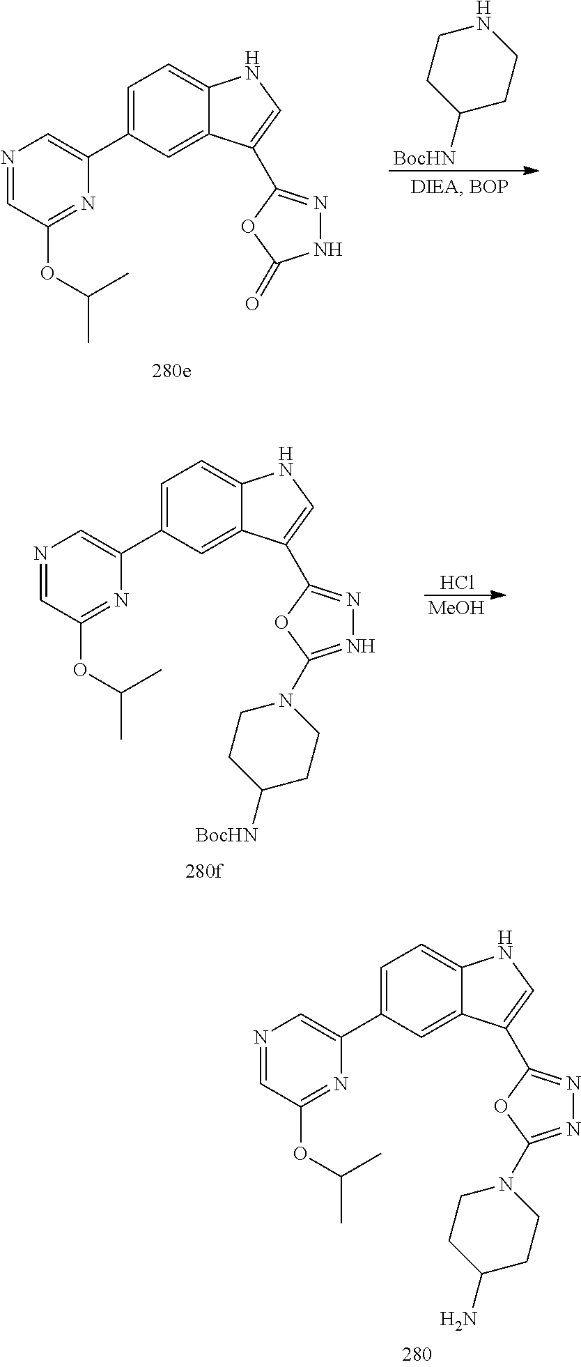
N1=CC(OC(C)C)=NC(C2=CC=C3C(=C2)C(C2=NNC(=O)O2)=CN3)=C1.C1([BocHN])CCNCC1.N1=CC(OC(C)C)=NC(C2=CC=C3C(=C2)C(C2=NN=C(N4CCC([BocHN])CC4)O2)=CN3)=C1.Cl.[MeOH].N1=CC(OC(C)C)=NC(C2=CC=C3C(=C2)C(C2=NN=C(N4CCC(N)CC4)O2)=CN3)=C1
